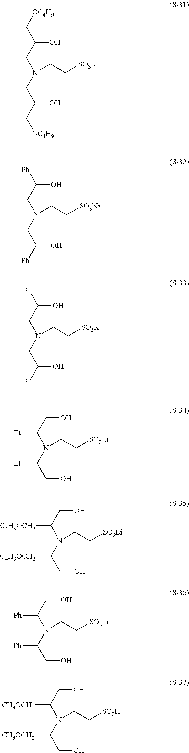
C(C(O)CN(CC(O)C[OC4H9])CC[SO3K])[OC4H9].[Ph]C(O)CN(CC(O)[Ph])CC[SO3Na].[Ph]C(O)CN(CC(O)[Ph])CC[SO3K].C(O)C(N(C(CO)[Et])CC[SO3Li])[Et].C(O)C(N(C(CO)[C4H9OCH2])CC[SO3Li])[C4H9OCH2].C(O)C(N(C(CO)[Ph])CC[SO3Li])[Ph].C(O)C(N(C(CO)[CH3OCH2])CC[SO3K])[CH3OCH2]
